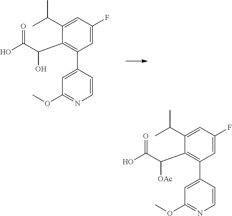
C1(C2=C(C(C(O)=O)O)C(C(C)C)=CC(F)=C2)=CC(OC)=NC=C1.C1(C2=C(C(C(O)=O)[OAc])C(C(C)C)=CC(F)=C2)=CC(OC)=NC=C1
